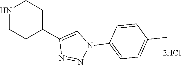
N1CCC(C2=CN(C3=CC=C(C)C=C3)N=N2)CC1
